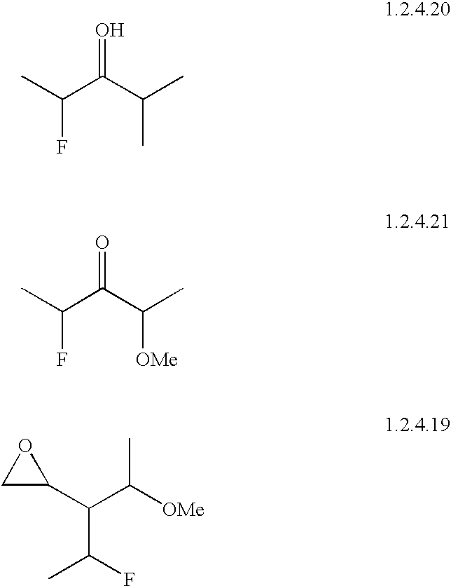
CC(C(C(C)C)=O)F.CC(C(C(C)[OMe])=O)F.C1C(C(C([OMe])C)C(F)C)O1
